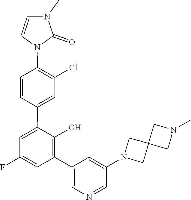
C12(CN(C3=CC(C4=C(O)C(C5=CC(Cl)=C(N6C=CN(C)C6=O)C=C5)=CC(F)=C4)=CN=C3)C1)CN(C)C2
